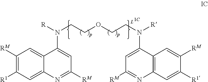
C1([RM])=C([R1])C=C2C(=C1)C(N([R])CCOCCN([R])C1=CC([RM])=NC3=C1C=C([RM])C([R1])=C3)=CC([RM])=N2
